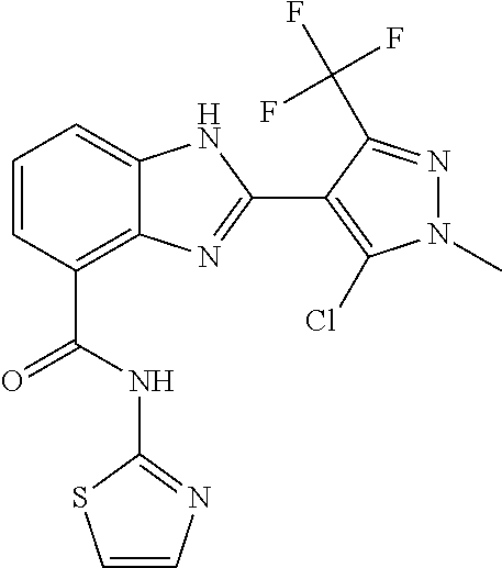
C1=CC(C(=O)NC2=NC=CS2)=C2C(=C1)NC(C1=C(Cl)N(C)N=C1C(F)(F)F)=N2
